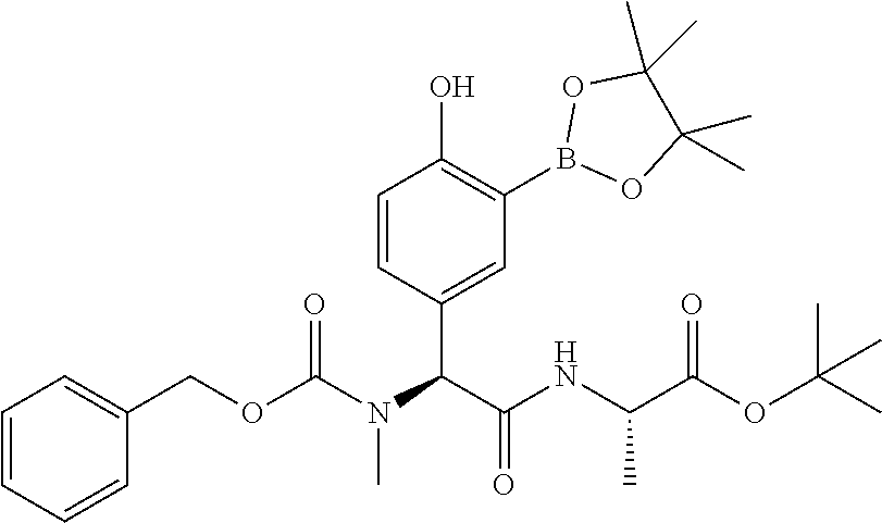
C1=CC=CC(COC(N(C)C(C(=O)NC(C)C(OC(C)(C)C)=O)C2=CC(B3OC(C)(C)C(C)(C)O3)=C(O)C=C2)=O)=C1
